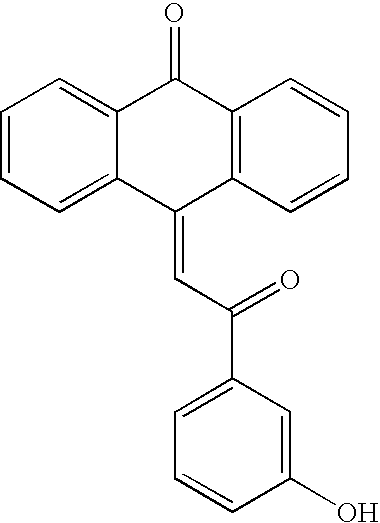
C1=CC=C2C(=C1)C(=CC(=O)C1=CC=CC(O)=C1)C1=C(C2=O)C=CC=C1
